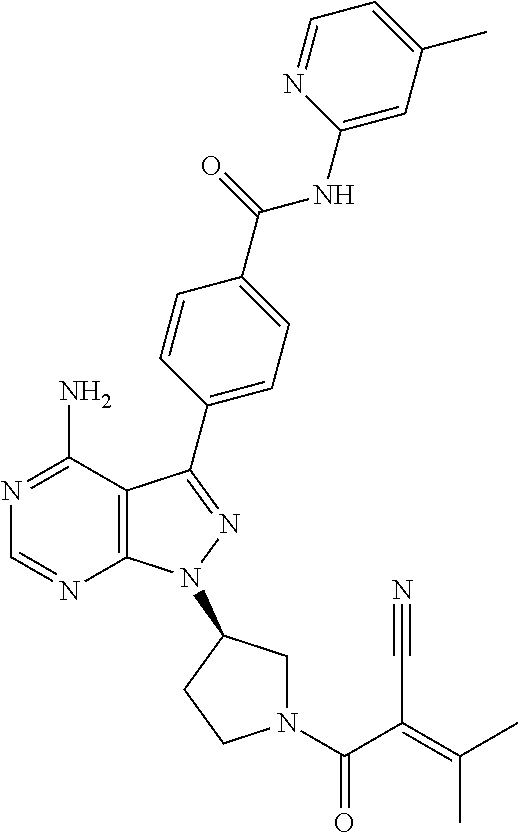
C1=NC2=C(C(N)=N1)C(C1=CC=C(C(=O)NC3=CC(C)=CC=N3)C=C1)=NN2C1CN(C(C(=C(C)C)C#N)=O)CC1
